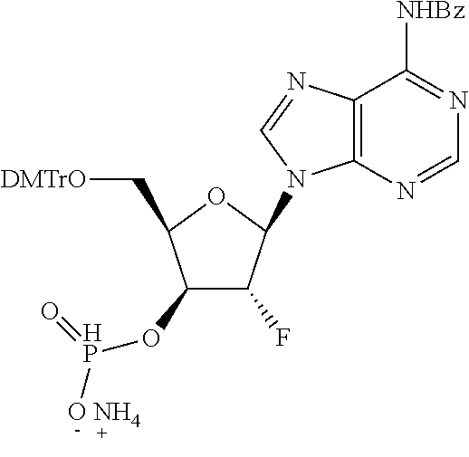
C1(O[HP]([O NH4])=O)C(F)C(N2C3=C(N=C2)C([NHBz])=NC=N3)OC1C[DMTrO]
